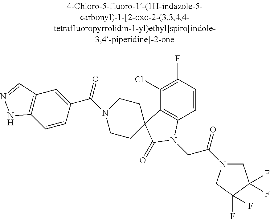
C1(Cl)=C(F)C=CC2=C1C1(C(=O)N2CC(N2CC(F)(F)C(F)(F)C2)=O)CCN(C(=O)C2=CC3=C(C=C2)NN=C3)CC1
